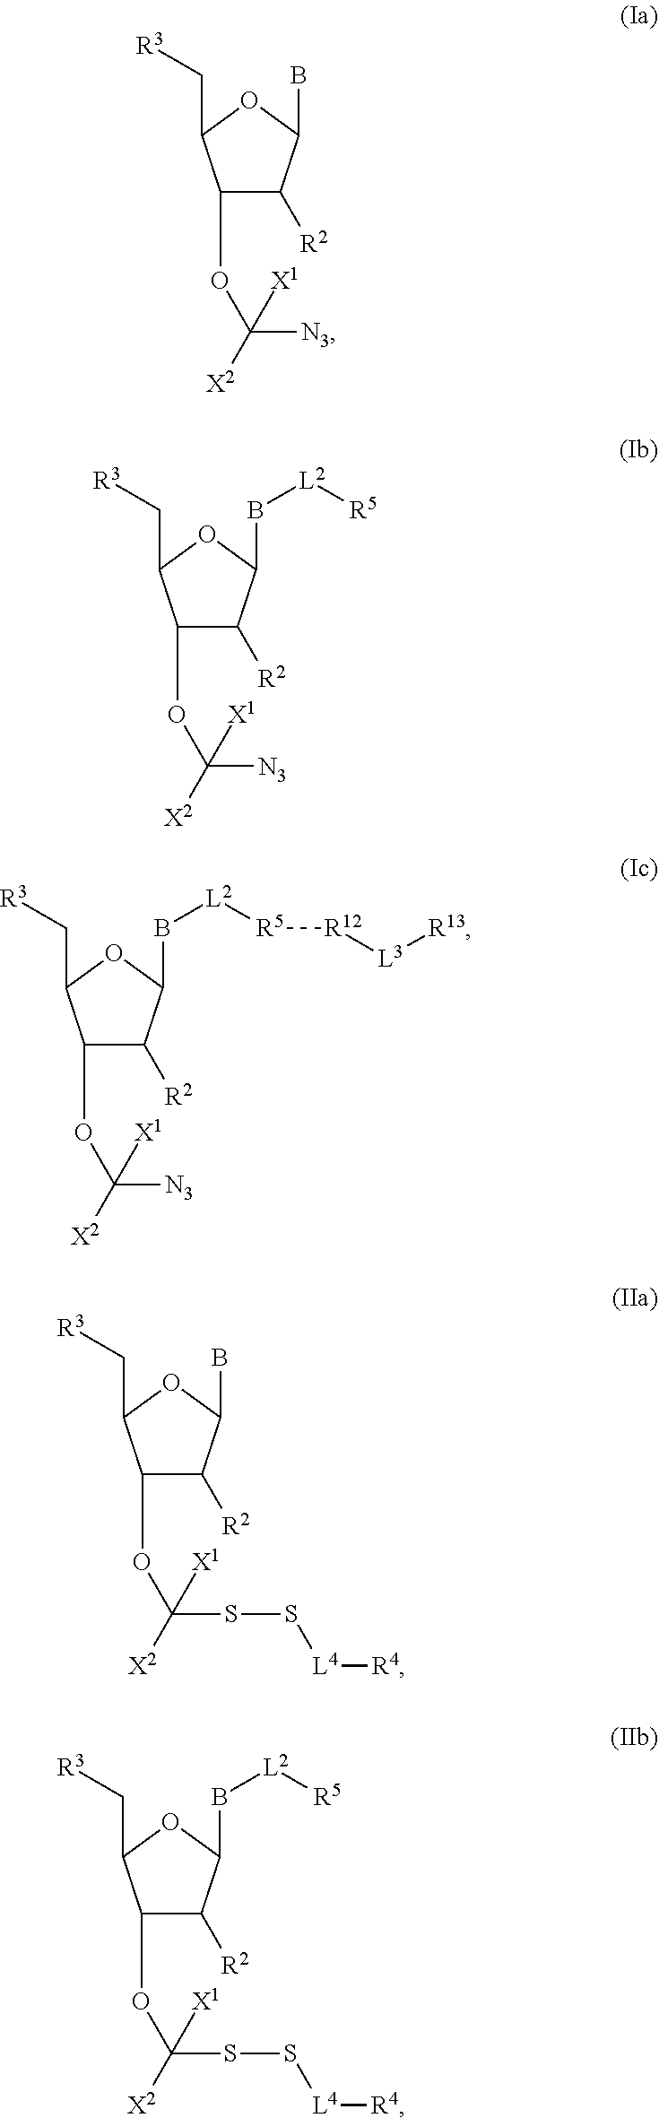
[R2]C1C(OC([X2])([N3])[X1])C(C[R3])OC1B.[R2]C1C(OC([X2])([N3])[X1])C(C[R3])OC1B[L2][R5].[R2]C1C(OC([X2])([N3])[X1])C(C[R3])OC1B[L2][R5][R12][L3][R13].[R2]C1C(OC([X2])(SS[L4][R4])[X1])C(C[R3])OC1B.[R2]C1C(OC([X2])(SS[L4][R4])[X1])C(C[R3])OC1B[L2][R5]
